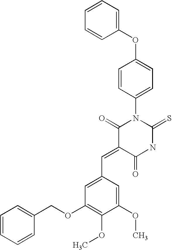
C1(OC2=CC=C(N3C(=O)C(=CC4=CC(OCC5=CC=CC=C5)=C(OC)C(OC)=C4)C(=O)NC3=S)C=C2)=CC=CC=C1
